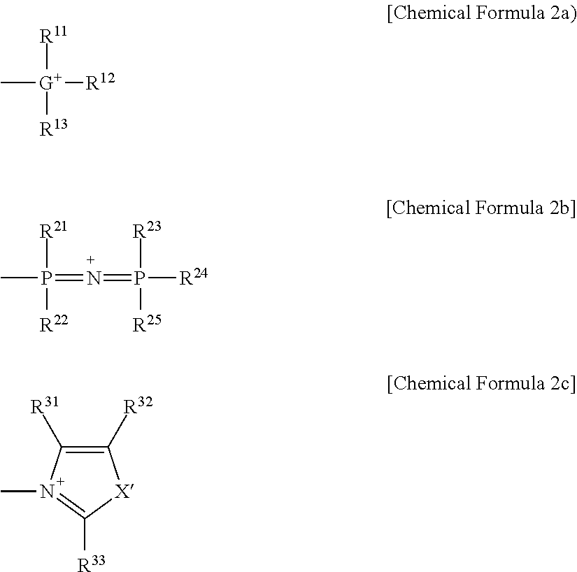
[R11][G+]([R13])([R12])C.CP(=N=P([R24])([R25])[R23])([R22])[R21].C1([R32])=C([R31])N(C)=C([R33])[X]1
